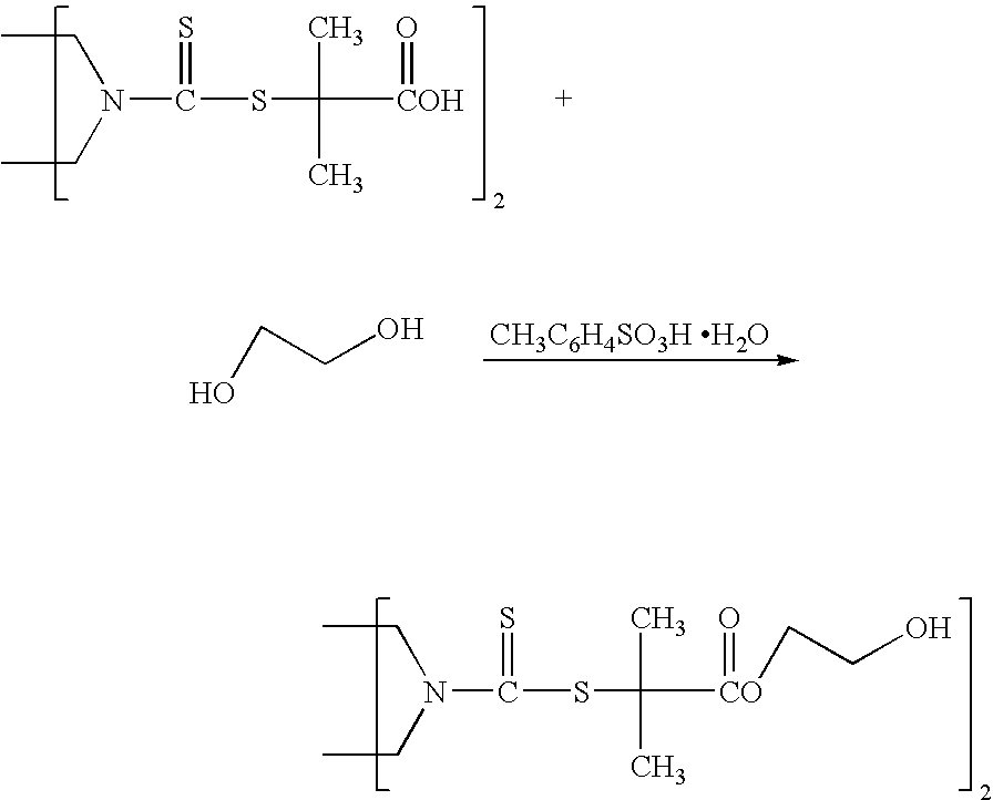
[CH3C6H4SO3H H2O].OCCO.N(CC)(CC)C(SC(C)(C)[COH]=O)=S.N(CC)(CC)C(SC(C)(C)[CO](=O)CCO)=S
